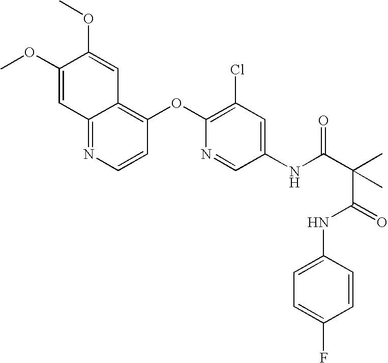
COC1=CC2=NC=CC(OC3=C(Cl)C=C(NC(C(C(NC4=CC=C(F)C=C4)=O)(C)C)=O)C=N3)=C2C=C1OC
